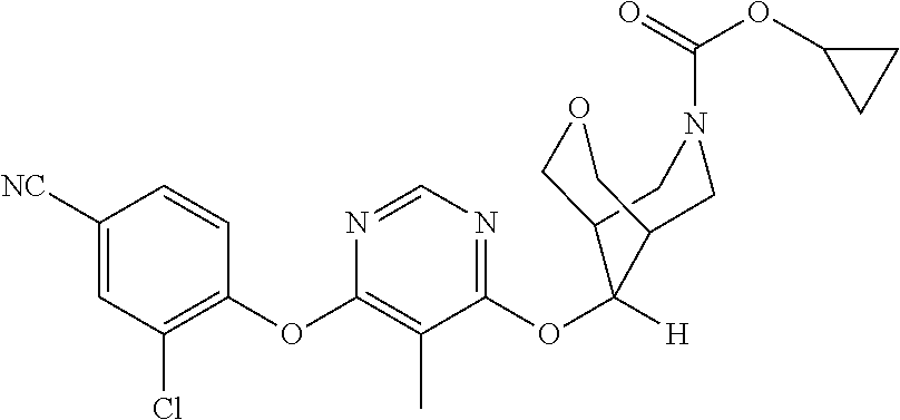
C1=CC(OC2=C(C)C(OC3([H])C4COCC3CN(C(=O)OC3CC3)C4)=NC=N2)=C(Cl)C=C1[NC]
